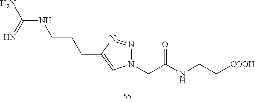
C(C(NCC[COOH])=O)N1N=NC(CCCNC(N)=N)=C1
